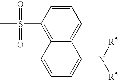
C1=CC(S(C)(=O)=O)=C2C(=C1)C(N([R5])[R5])=CC=C2
